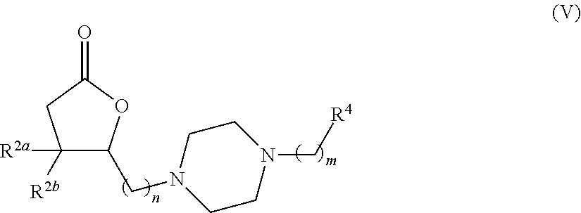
C1([R2a])([R2b])C(CN2CCN(C[R4])CC2)OC(=O)C1
